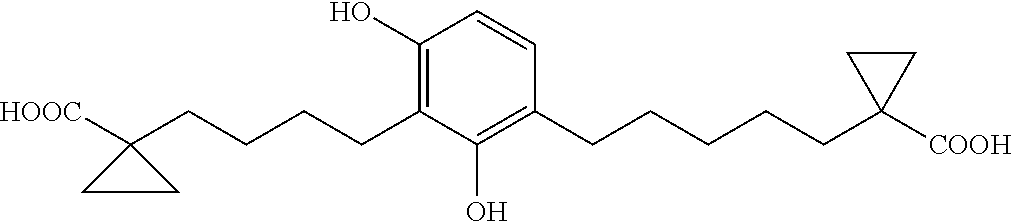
C(CCCC1([HOOC])CC1)C1=C(O)C=CC(CCCCCC2([COOH])CC2)=C1O
